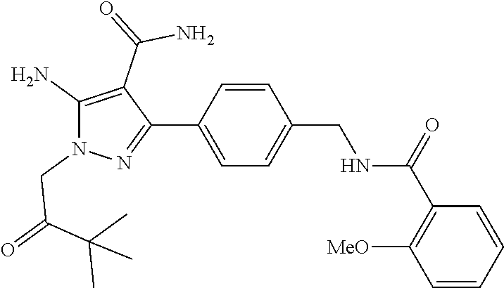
C1=CC(C2=NN(CC(=O)C(C)(C)C)C(N)=C2C(N)=O)=CC=C1CNC(C1=C([MeO])C=CC=C1)=O
